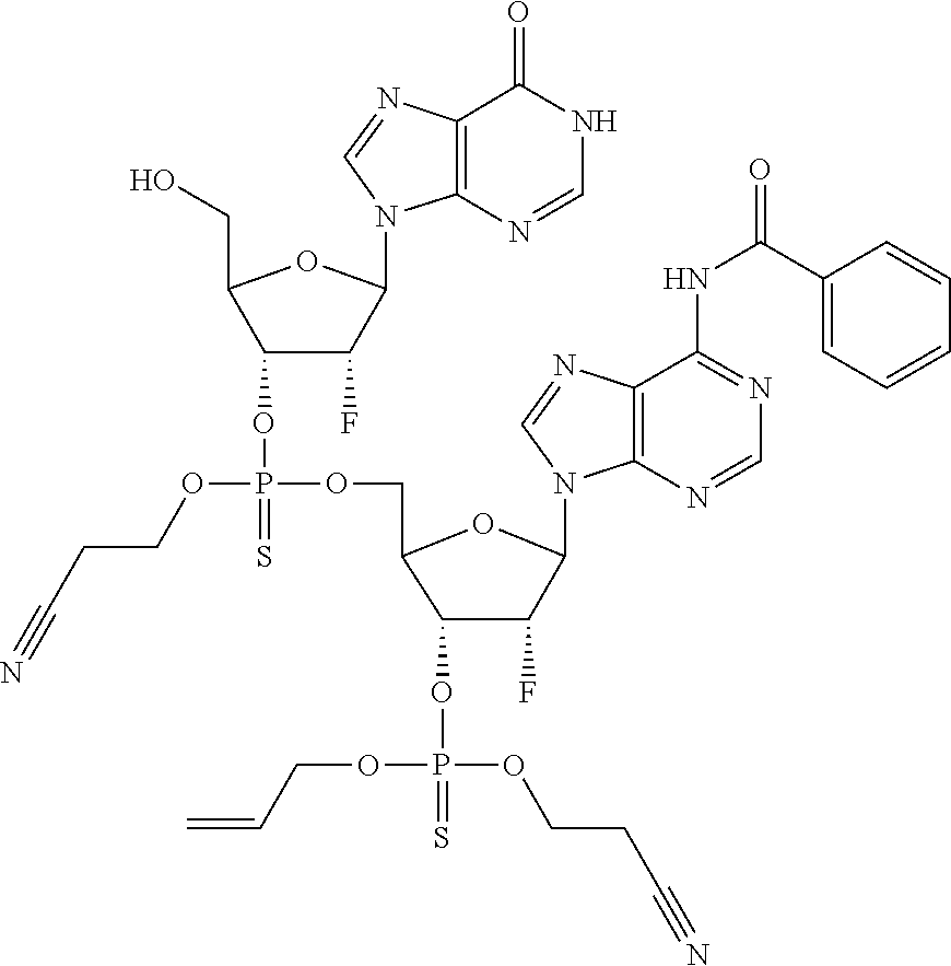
O(P(OCC1C(OP(OCCC#N)(OCC=C)=S)C(F)C(N2C=NC3=C2N=CN=C3NC(C2=CC=CC=C2)=O)O1)(=S)OC1C(CO)OC(N2C3=C(N=C2)C(=O)NC=N3)C1F)CCC#N
